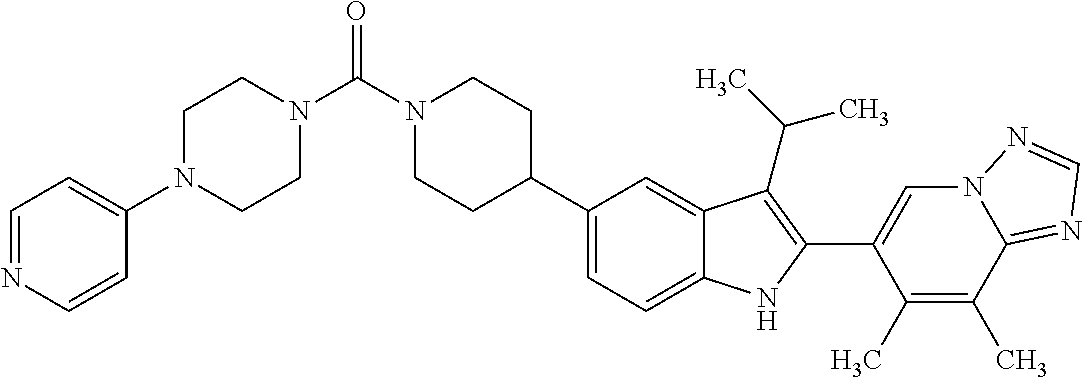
C(=O)(N1CCC(C2=CC=C3C(=C2)C(C(C)C)=C(C2=CN4C(=NC=N4)C(C)=C2C)N3)CC1)N1CCN(C2=CC=NC=C2)CC1
